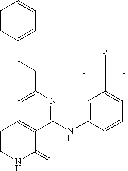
C1(CCC2=CC3=C(C(NC4=CC(C(F)(F)F)=CC=C4)=N2)C(=O)NC=C3)=CC=CC=C1
